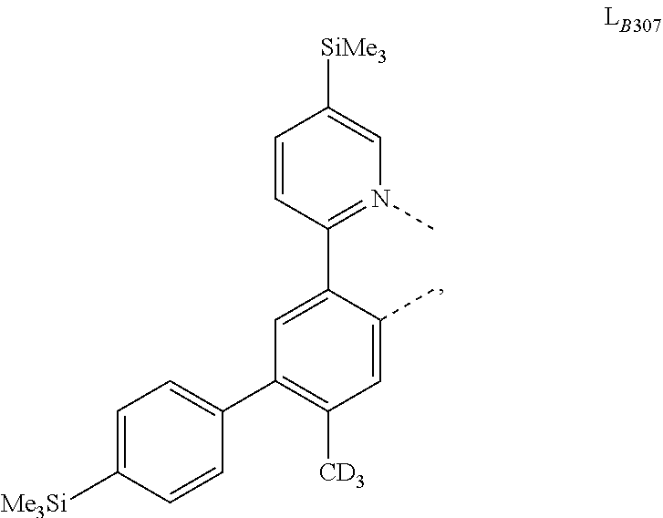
C1(C2=CC=C([Me3Si])C=C2)=C([CD3])C=C(C)C(C2=N(C)C=C([SiMe3])C=C2)=C1
